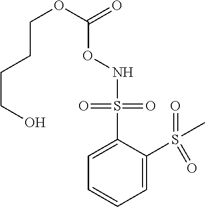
N(OC(=O)OCCCCO)S(C1=CC=CC=C1S(=O)(=O)C)(=O)=O
